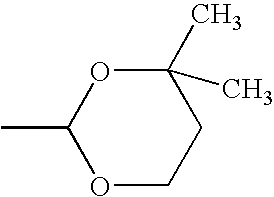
C1(C)OCCC(C)(C)O1
